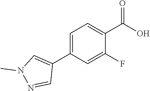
C1(C2=CN(C)N=C2)=CC=C(C(=O)O)C(F)=C1
